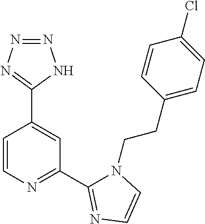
C1=CN=C(C2=NC=CN2CCC2=CC=C(Cl)C=C2)C=C1C1=NN=NN1
